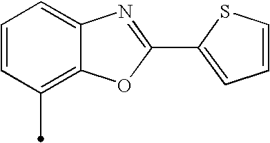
C1=CC(C)=C2C(=C1)N=C(C1=CC=CS1)O2
